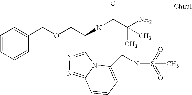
C1=CC=CC(COCC(C2=NN=C3N2C(CNS(=O)(=O)C)=CC=C3)NC(C(N)(C)C)=O)=C1
